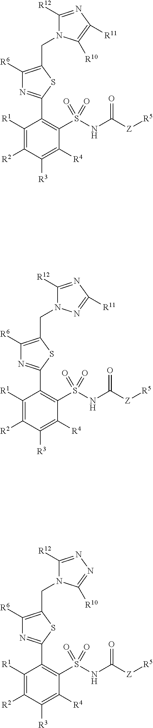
C1(C2=NC([R6])=C(CN3C([R12])=NC([R11])=C3[R10])S2)=C(S(NC([Z][R5])=O)(=O)=O)C([R4])=C([R3])C([R2])=C1[R1].C1(C2=NC([R6])=C(CN3C([R12])=NC([R11])=N3)S2)=C(S(NC([Z][R5])=O)(=O)=O)C([R4])=C([R3])C([R2])=C1[R1].C1(C2=NC([R6])=C(CN3C([R12])=NN=C3[R10])S2)=C(S(NC([Z][R5])=O)(=O)=O)C([R4])=C([R3])C([R2])=C1[R1]
